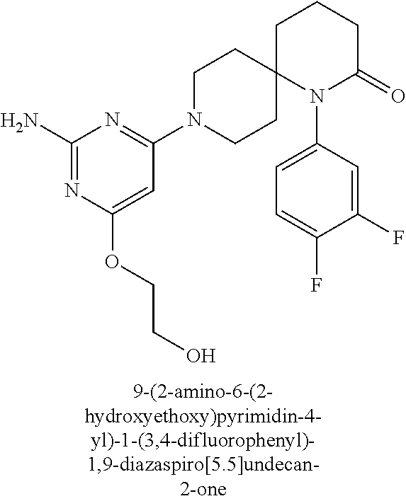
C1(N)=NC(OCCO)=CC(N2CCC3(CC2)N(C2=CC=C(F)C(F)=C2)C(=O)CCC3)=N1
